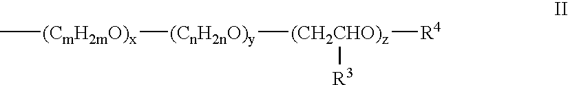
C[(CmH2mO)x][(CnH2nO)y][(CH2CHO)z]([R4])[R3]
